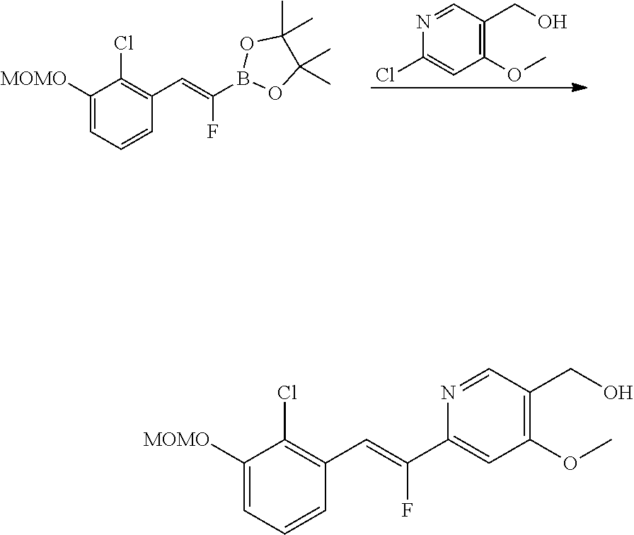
C1([MOMO])=CC=CC(C=C(F)B2OC(C)(C)C(C)(C)O2)=C1Cl.N1=CC(CO)=C(OC)C=C1Cl.C1([MOMO])=CC=CC(C=C(F)C2=CC(OC)=C(CO)C=N2)=C1Cl
